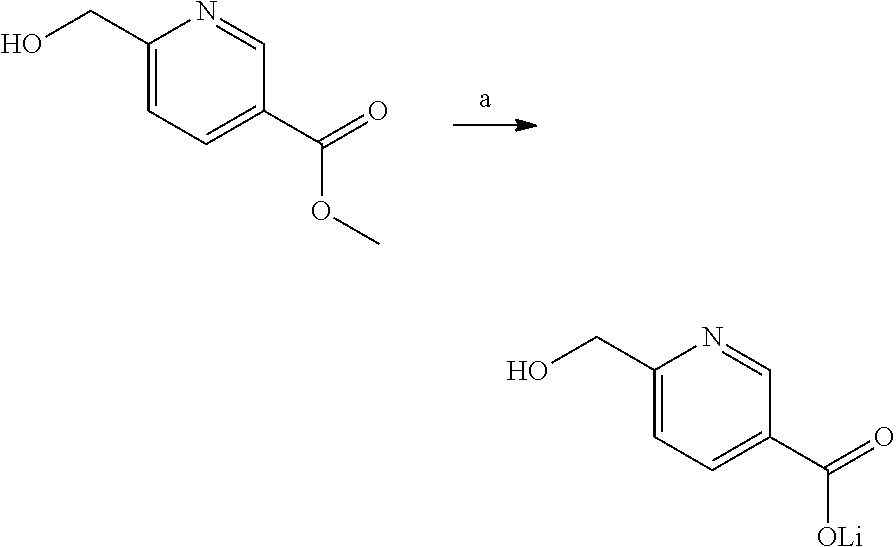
C1(CO)=CC=C(C(=O)OC)C=N1.C1(CO)=CC=C(C(=O)[OLi])C=N1
